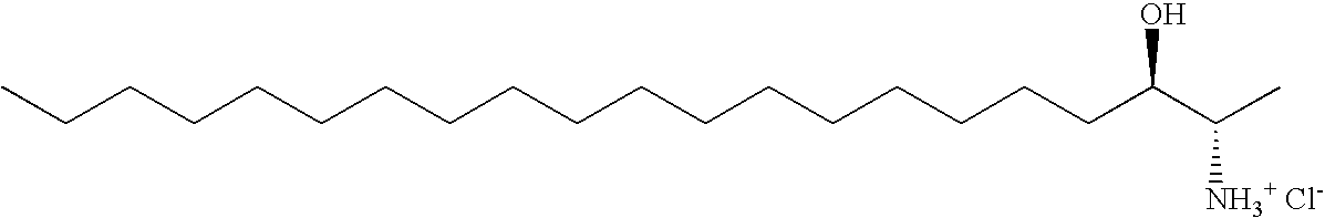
CCCCCCCCCCCCCCCCCCC(C(C)[NH3+ Cl-])O
